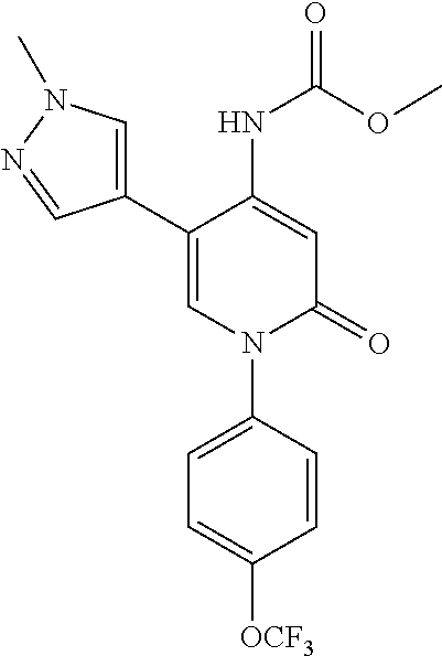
C1=C(NC(OC)=O)C(C2=CN(C)N=C2)=CN(C2=CC=C([OCF3])C=C2)C1=O
